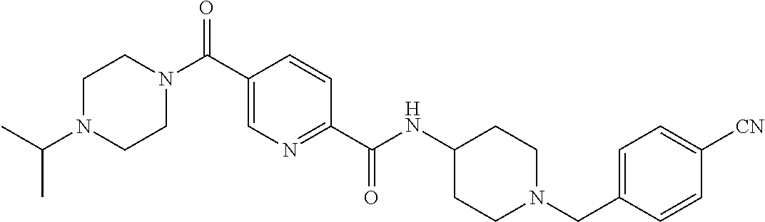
C1CN(C(C2=CN=C(C(NC3CCN(CC4=CC=C([CN])C=C4)CC3)=O)C=C2)=O)CCN1C(C)C
